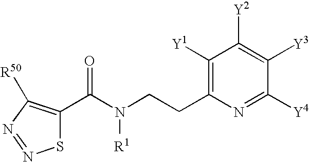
S1C(C(N(CCC2=C([Y1])C([Y2])=C([Y3])C([Y4])=N2)[R1])=O)=C([R50])N=N1
